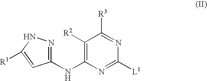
C1(NC2=C([R2])C([R3])=NC([L1])=N2)=NNC([R1])=C1
